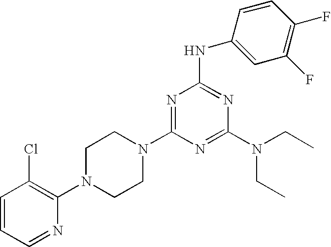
C1=CC=NC(N2CCN(C3=NC(NC4=CC(F)=C(F)C=C4)=NC(N(CC)CC)=N3)CC2)=C1Cl
